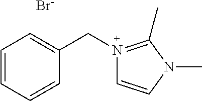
C1=CC=CC(CN2=C(C)N(C)C=C2)=C1.[Br-]
